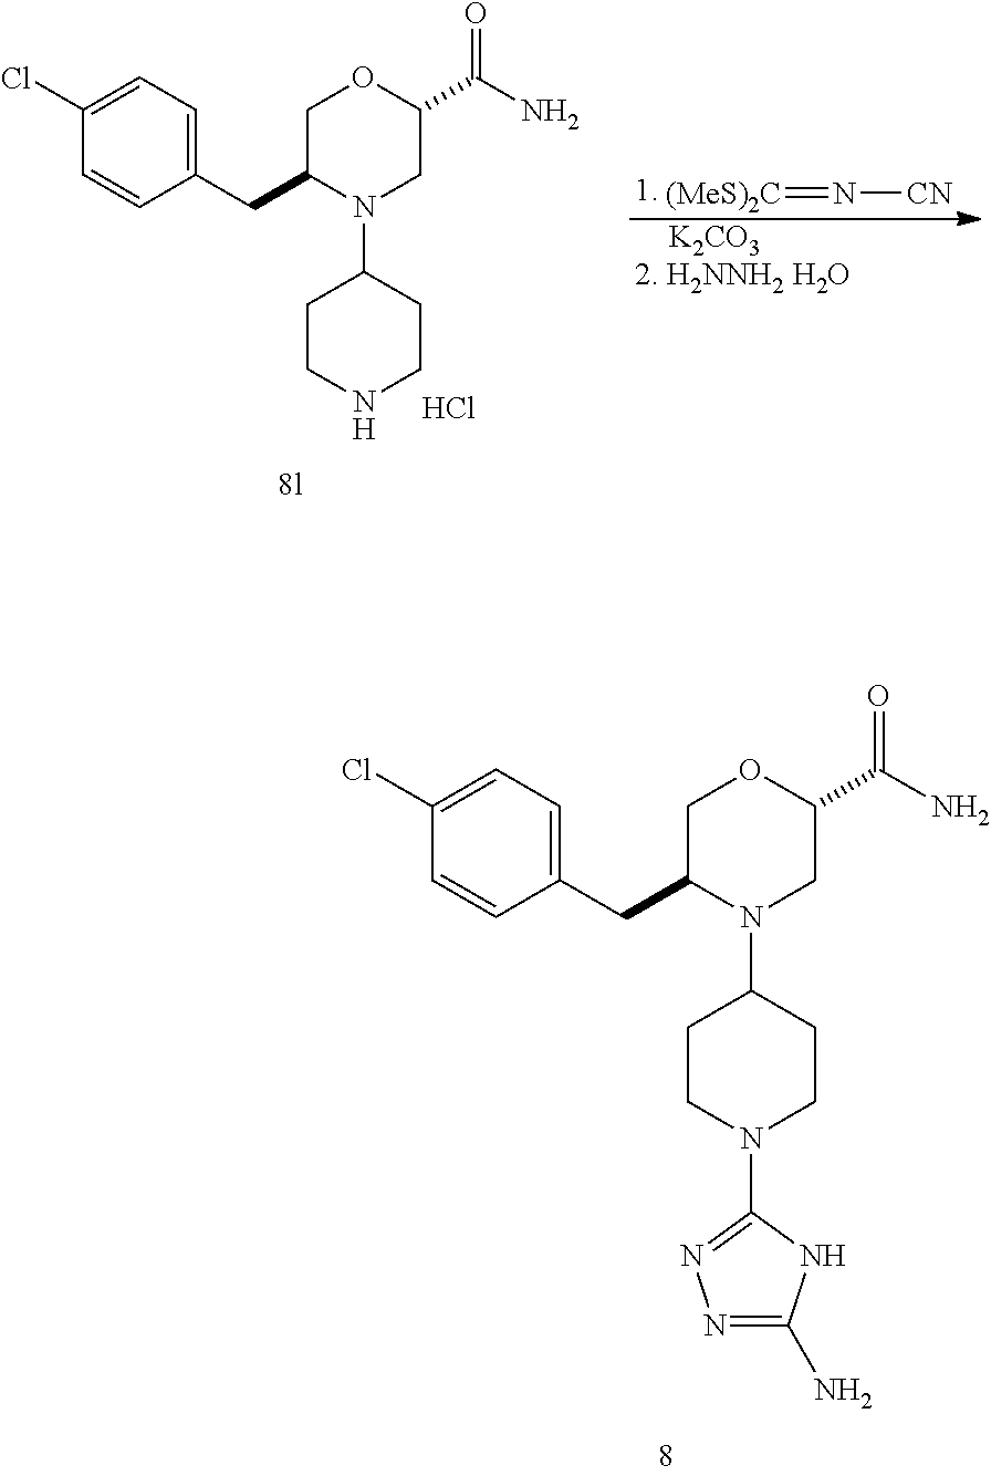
N([CN])=[(MeS)2C].[K2CO3].C1=CC(CC2N(C3CCNCC3)CC(C(N)=O)OC2)=CC=C1Cl.Cl.C1=CC(CC2N(C3CCN(C4=NN=C(N)N4)CC3)CC(C(N)=O)OC2)=CC=C1Cl
